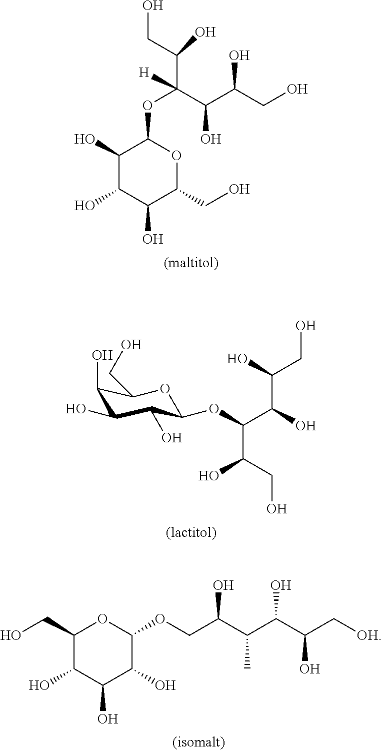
C1(O)C(O)C(O)C(CO)OC1OC(C(C(CO)O)O)(C(CO)O)[H].C1(O)C(O)C(O)C(OC(C(C(CO)O)O)C(CO)O)OC1CO.C1(CO)C(O)C(O)C(O)C(OCC(C(C(C(C[OH])O)O)C)O)O1
